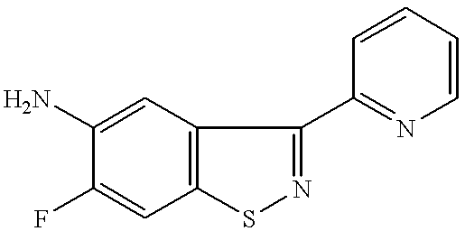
C1(N)=CC2=C(C=C1F)SN=C2C1=NC=CC=C1
